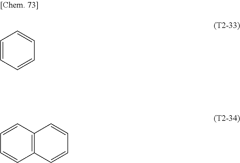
C1=CC=CC=C1.C1=CC2=C(C=C1)C=CC=C2
